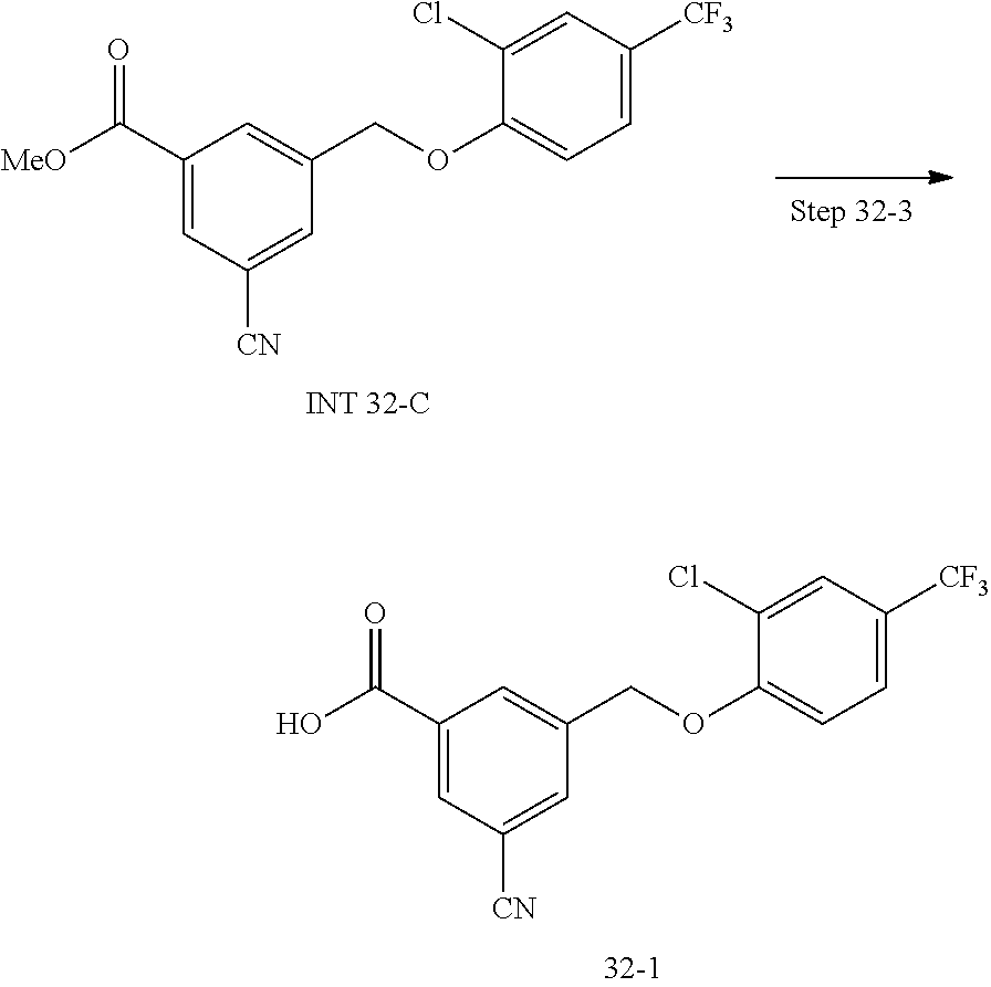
C1(C(O)=O)=CC([CN])=CC(COC2=CC=C([CF3])C=C2Cl)=C1.C1(C([MeO])=O)=CC([CN])=CC(COC2=CC=C([CF3])C=C2Cl)=C1
